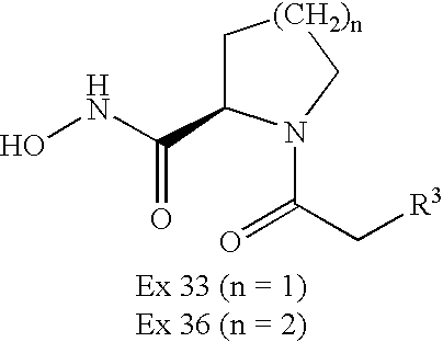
ONC(=O)C1C[(CH2)n]CN1C(C[R3])=O
